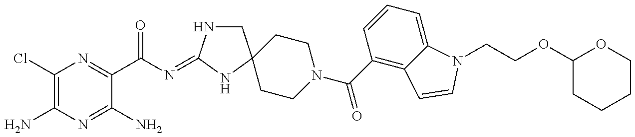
C1(Cl)=C(N)N=C(N)C(C(N=C2NCC3(N2)CCN(C(C2=C4C(=CC=C2)N(CCOC2CCCCO2)C=C4)=O)CC3)=O)=N1
